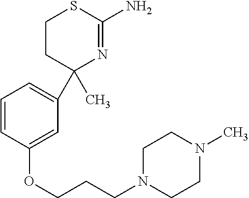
C1=CC(OCCCN2CCN(C)CC2)=CC(C2(C)N=C(N)SCC2)=C1
